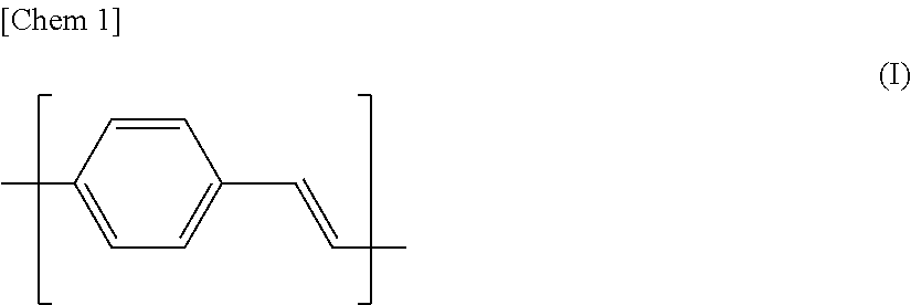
C1=CC(C)=CC=C1C=CC
